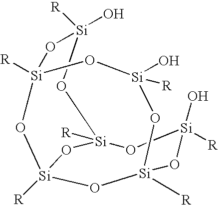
O1[Si]2([R])O[Si]3([R])O[Si]([R])(O[Si]1([R])O)O[Si](O)([R])O[Si]([R])(O3)O[Si]([R])(O)O2
